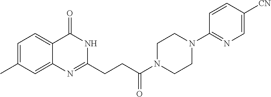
C1=C(C)C=C2C(=C1)C(=O)NC(CCC(N1CCN(C3=NC=C([CN])C=C3)CC1)=O)=N2
